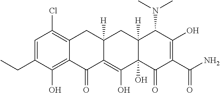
C1=C(CC)C(O)=C2C(=C1Cl)CC1([H])C(=C(O)C3(O)C([H])(C1)C(N(C)C)C(O)=C(C(=O)N)C3=O)C2=O
